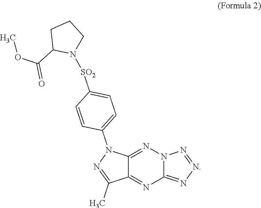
C12=NN3C(=NN=N3)N=C1C(C)=NN2C1=CC=C([SO2]N2CCCC2C(OC)=O)C=C1
